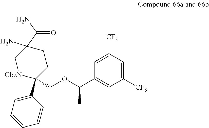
NC1(C(N)=O)C[CbzN]C(C2=CC=CC=C2)(COC(C2=CC([CF3])=CC([CF3])=C2)C)CC1
